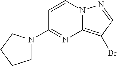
C12=C(Br)C=NN1C=CC(N1CCCC1)=N2
